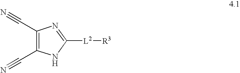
C(C1=C(C#N)N=C([L2][R3])N1)#N
